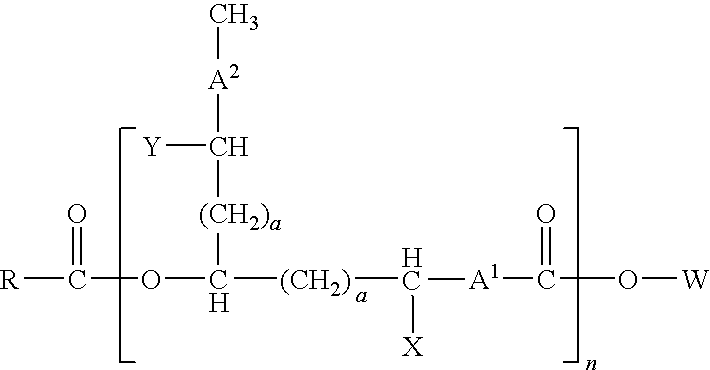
[R]C(=O)OC([(CH2)a]C([A2]C)[Y])[(CH2)]C([X])[A1]C(=O)O[W]
